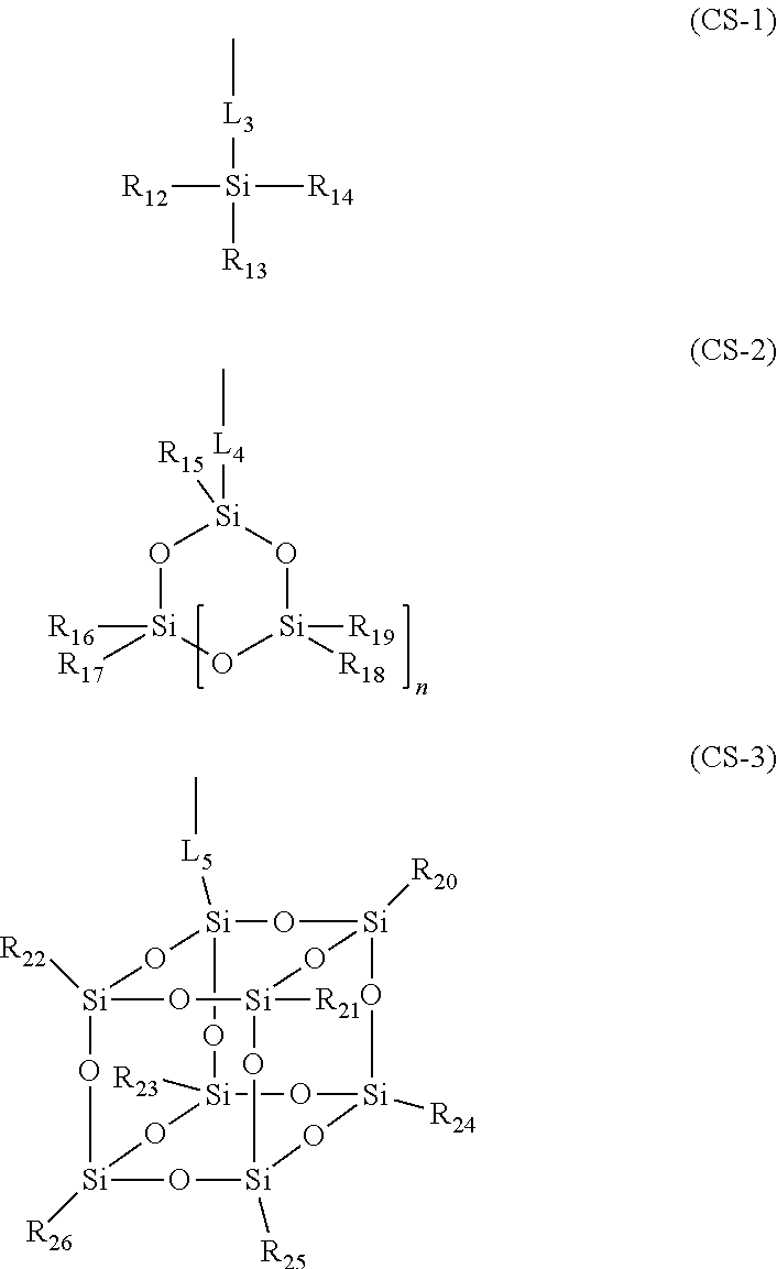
O1[Si]([R17])([R16])O[Si]([R18])([R19])O[Si]1([R15])[L4]C.C[L3][Si]([R13])([R14])[R12].O1[Si]2([R22])O[Si]3([L5]C)O[Si]4([R20])O[Si]([R21])(O2)O[Si]2([R25])O[Si]1([R26])O[Si]([R23])(O3)O[Si]([R24])(O4)O2
